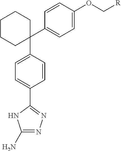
C1(C2=CC=C(OC[R])C=C2)(C2=CC=C(C3=NN=C(N)N3)C=C2)CCCCC1
